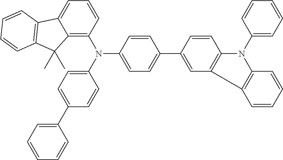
C12=C(N(C3=CC=C(C4=CC5=C(C=C4)N(C4=CC=CC=C4)C4=C5C=CC=C4)C=C3)C3=CC=C(C4=CC=CC=C4)C=C3)C=CC=C1C1=C(C2(C)C)C=CC=C1
